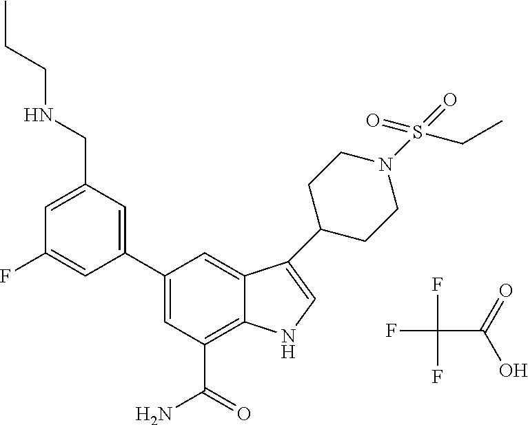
FC(C(=O)O)(F)F.C1=C(CNCCC)C=C(C2=CC(C(=O)N)=C3C(=C2)C(C2CCN(S(CC)(=O)=O)CC2)=CN3)C=C1F
